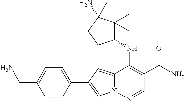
N12C(=CC(C3=CC=C(CN)C=C3)=C1)C(NC1C(C)(C)C(N)(C)CC1)=C(C(N)=O)C=N2
